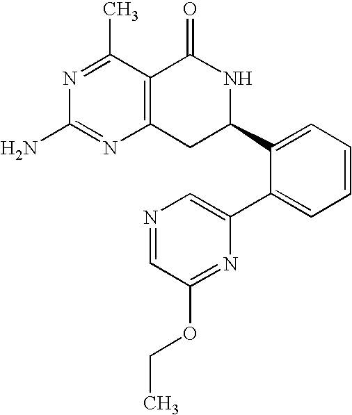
N1=C(C)C2=C(N=C1N)CC(C1=CC=CC=C1C1=CN=CC(OCC)=N1)NC2=O
